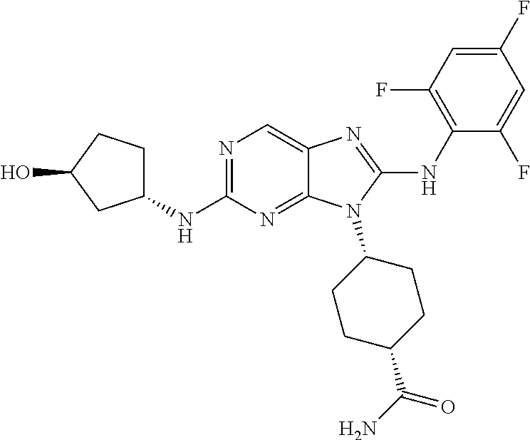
N1=C(NC2CCC(O)C2)N=C2C(=C1)N=C(NC1=C(F)C=C(F)C=C1F)N2C1CCC(C(N)=O)CC1
